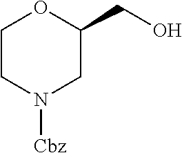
C1CN([Cbz])CC(CO)O1
